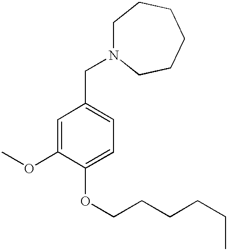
C(C1=CC=C(OCCCCCC)C(OC)=C1)N1CCCCCC1
